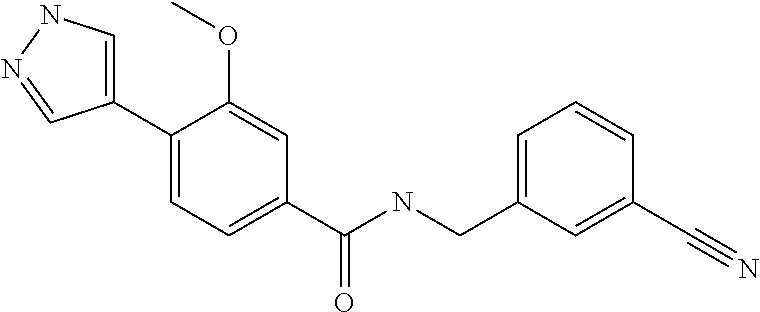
C1=C(C2=CC=C(C(NCC3=CC=CC(C#N)=C3)=O)C=C2OC)C=NN1
